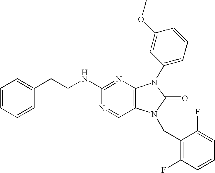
C1=CC=CC(CCNC2=NC3=C(C=N2)N(CC2=C(F)C=CC=C2F)C(=O)N3C2=CC=CC(OC)=C2)=C1
